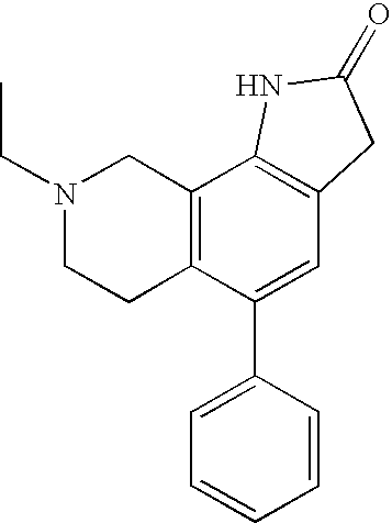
C12=C(C(C3=CC=CC=C3)=CC3=C1NC(=O)C3)CCN(CC)C2
